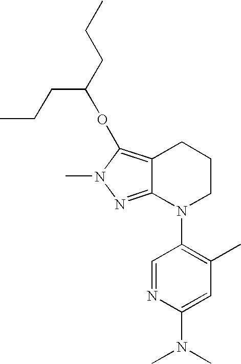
C12=NN(C)C(OC(CCC)CCC)=C1CCCN2C1=C(C)C=C(N(C)C)N=C1
